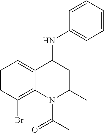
C1=CC(Br)=C2C(=C1)C(NC1=CC=CC=C1)CC(C)N2C(C)=O
